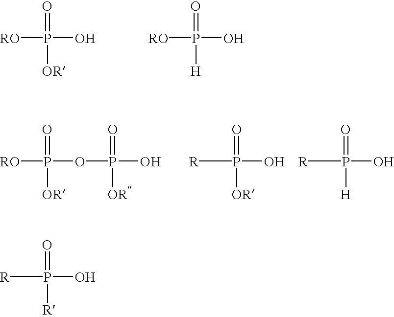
[R]P(O)(=O)[R].[RO]P(O)(=O)[OR].[RO]P(O)(=O)[H].[RO]P(OP(O)(=O)[OR])(=O)[OR].[R]P(O)(=O)[OR].[R]P(O)(=O)[H]
